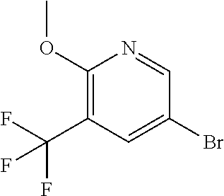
C1(OC)=C(C(F)(F)F)C=C(Br)C=N1
